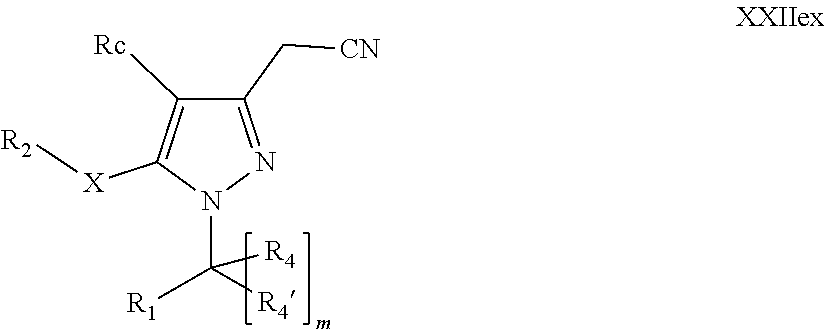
C1(C[CN])=NN(C([R4])([R4])[R1])C([X][R2])=C1[Rc]
